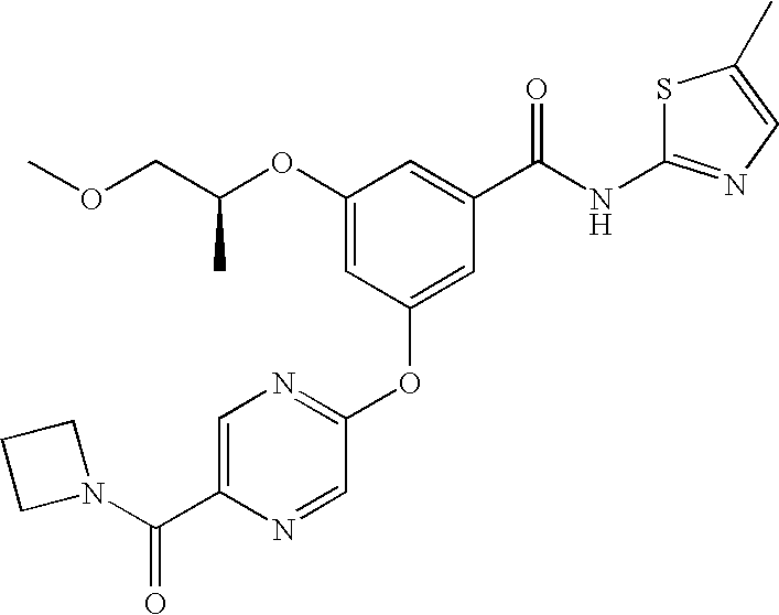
C1=C(C(N2CCC2)=O)N=CC(OC2=CC(C(NC3=NC=C(C)S3)=O)=CC(OC(COC)C)=C2)=N1
